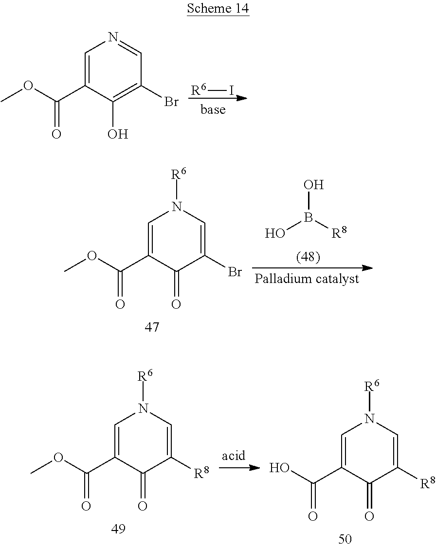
[R6]I.C1=C(C(OC)=O)C(O)=C(Br)C=N1.OB([R8])O.C1=C(C(OC)=O)C(=O)C(Br)=CN1[R6].C1=C(C(OC)=O)C(=O)C([R8])=CN1[R6].C1=C(C(O)=O)C(=O)C([R8])=CN1[R6]
